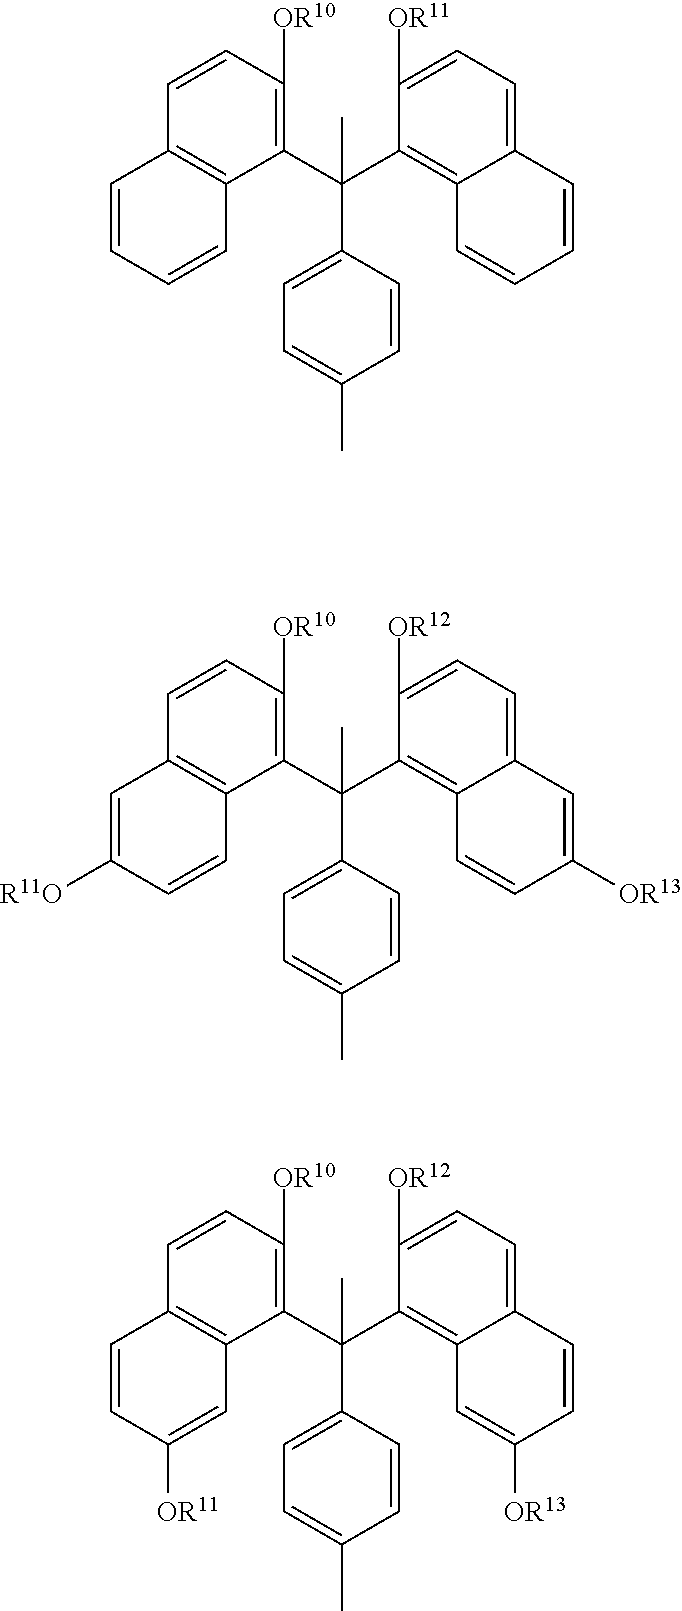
C1(C(C2=C3C(=CC=C2[OR11])C=CC=C3)(C2=CC=C(C)C=C2)C)=C([OR10])C=CC2=C1C=CC=C2.C1(C(C2=C3C(=CC=C2[OR12])C=C([OR13])C=C3)(C2=CC=C(C)C=C2)C)=C([OR10])C=CC2=C1C=CC([R11O])=C2.C1(C(C2=C3C(=CC=C2[OR12])C=CC([OR13])=C3)(C2=CC=C(C)C=C2)C)=C([OR10])C=CC2=C1C=C([OR11])C=C2
